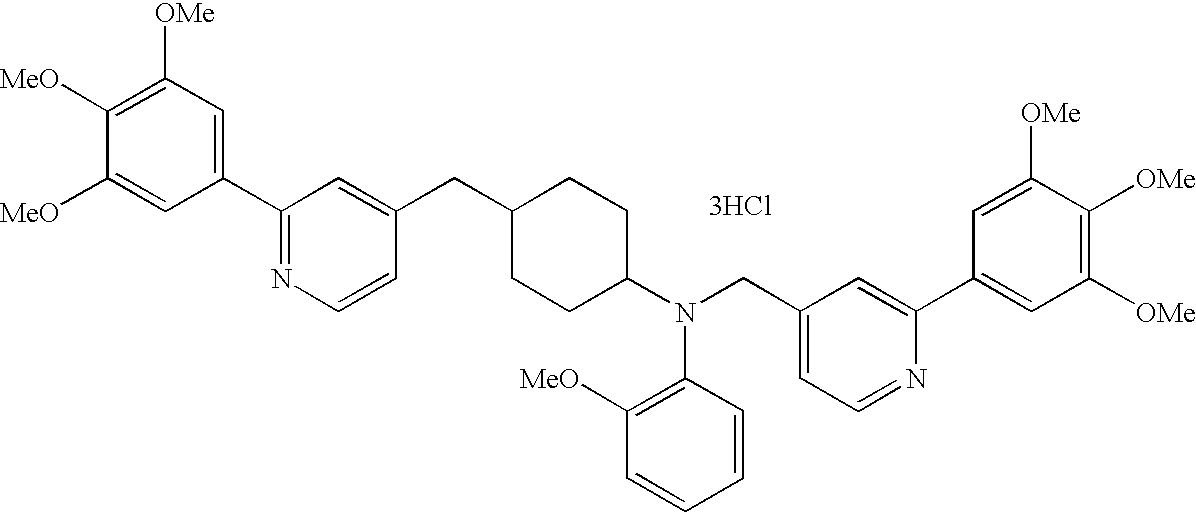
C1([OMe])=C([MeO])C([MeO])=CC(C2=NC=CC(CC3CCC(N(CC4=CC=NC(C5=CC([OMe])=C([OMe])C([OMe])=C5)=C4)C4=C([MeO])C=CC=C4)CC3)=C2)=C1.[3HCl]
